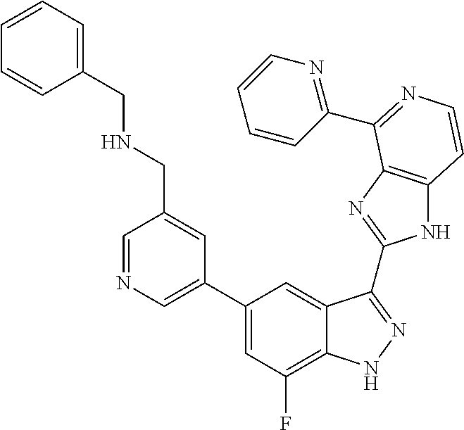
C1=C(C2=CC(F)=C3C(=C2)C(C2=NC4=C(N2)C=CN=C4C2=NC=CC=C2)=NN3)C=C(CNCC2=CC=CC=C2)C=N1
